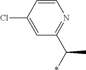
C1(Cl)=CC(C(C)*)=NC=C1
